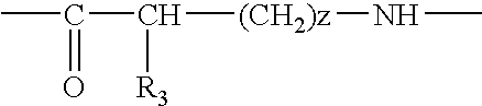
CC(=O)C([(CH2)z]NC)[R3]
